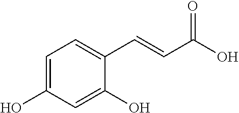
C1=C(O)C=C(O)C(C=CC(O)=O)=C1
